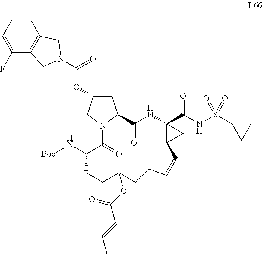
C1=CC=C(F)C2=C1CN(C(=O)OC1CC3C(=O)NC4(C(NS(C5CC5)(=O)=O)=O)C(C4)C=CCCC(OC(C=CC)=O)CCC(N[Boc])C(=O)N3C1)C2
